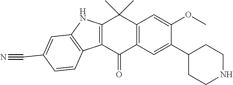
C12=C(C(=O)C3=C(C1(C)C)C=C(OC)C(C1CCNCC1)=C3)C1=C(N2)C=C(C#N)C=C1
